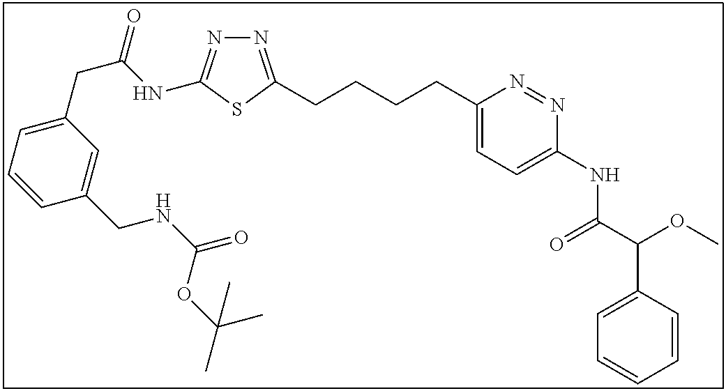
N1=C(CCCCC2=CC=C(NC(C(OC)C3=CC=CC=C3)=O)N=N2)SC(NC(CC2=CC=CC(CNC(=O)OC(C)(C)C)=C2)=O)=N1
